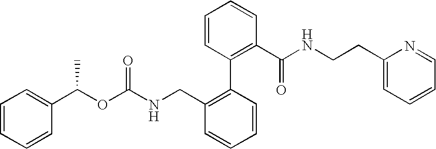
C1=CC=CC(C(OC(NCC2=C(C3=C(C(NCCC4=CC=CC=N4)=O)C=CC=C3)C=CC=C2)=O)C)=C1
